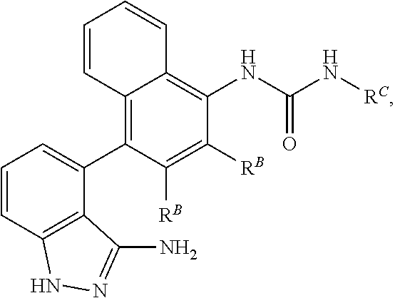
C1(C2=C3C(=C(NC(=O)N[RC])C([RB])=C2[RB])C=CC=C3)=CC=CC2=C1C(N)=NN2
